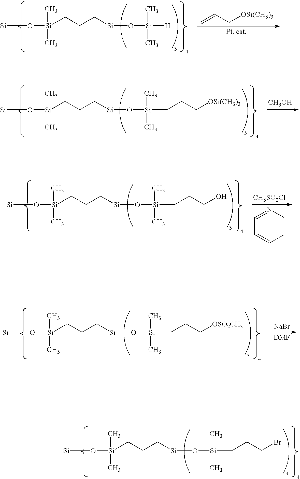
[Si]O[Si](CCC[Si]O[Si](C)(C)[H])(C)C.C=CC[OSi(CH3)3].[Si]O[Si](CCC[Si]O[Si](C)(C)CCC[OSi(CH3)3])(C)C.[CH3OH].[Si]O[Si](CCC[Si]O[Si](C)(C)CCCO)(C)C.[CH3SO2Cl].C1=CC=CC=N1.[Si]O[Si](CCC[Si]O[Si](C)(C)CCC[OSO2CH3])(C)C.[NaBr].[DMF].[Si]O[Si](CCC[Si]O[Si](C)(C)CCCBr)(C)C
